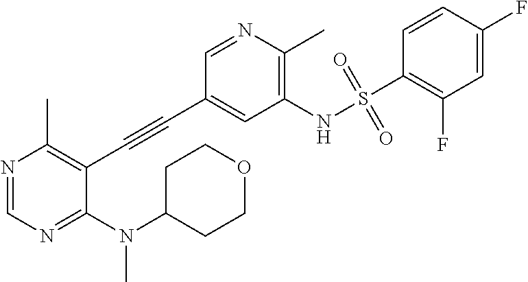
N1=CN=C(N(C2CCOCC2)C)C(C#CC2=CC(NS(C3=C(F)C=C(F)C=C3)(=O)=O)=C(C)N=C2)=C1C
